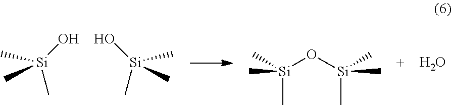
O[Si](C)(C)C.O[Si](C)(C)C.[Si](O[Si](C)(C)C)(C)(C)C.O
